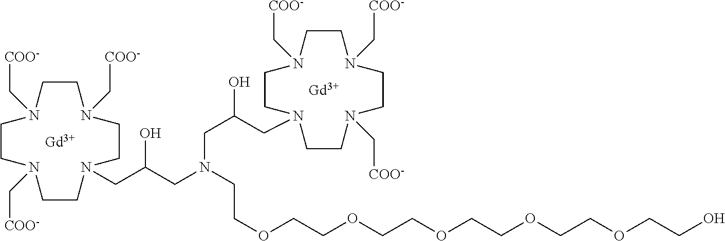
[Gd].[Gd].C1N(C[COO-])CCN(C[COO-])CCN(CC(CN(CCOCCOCCOCCOCCOCCO)CC(O)CN2CCN(C[COO-])CCN(C[COO-])CCN(C[COO-])CC2)O)CCN(C[COO-])C1
